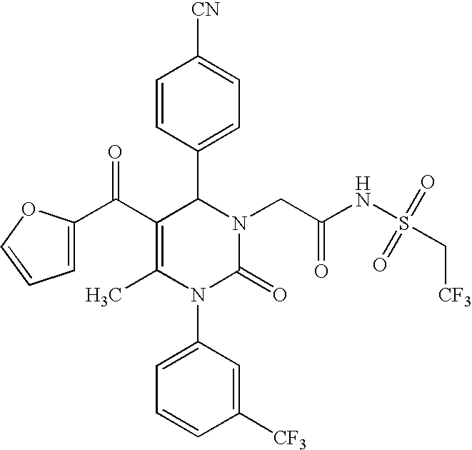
C1=CC(C2C(C(C3=CC=CO3)=O)=C(C)N(C3=CC=CC([CF3])=C3)C(=O)N2CC(NS(=O)(=O)C[CF3])=O)=CC=C1[CN]
